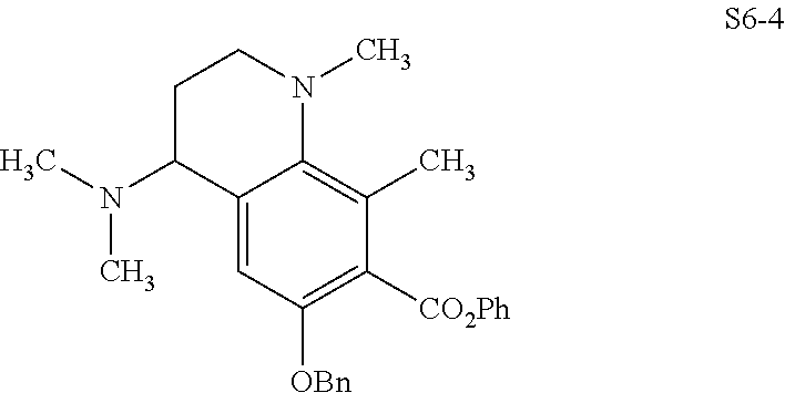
C12=CC([OBn])=C([CO2Ph])C(C)=C1N(C)CCC2N(C)C
